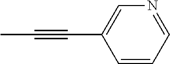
C1=CC=NC=C1C#CC
